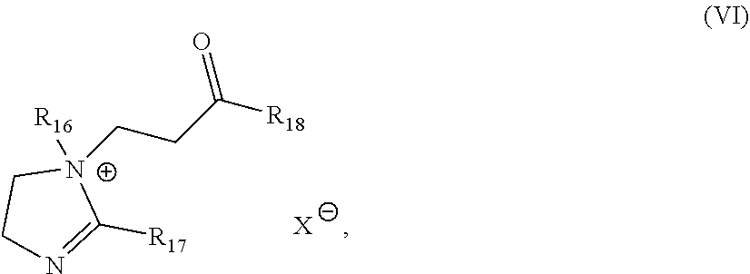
O=C(CC[N+]1([R16])CCN=C1[R17])[R18].[X]
